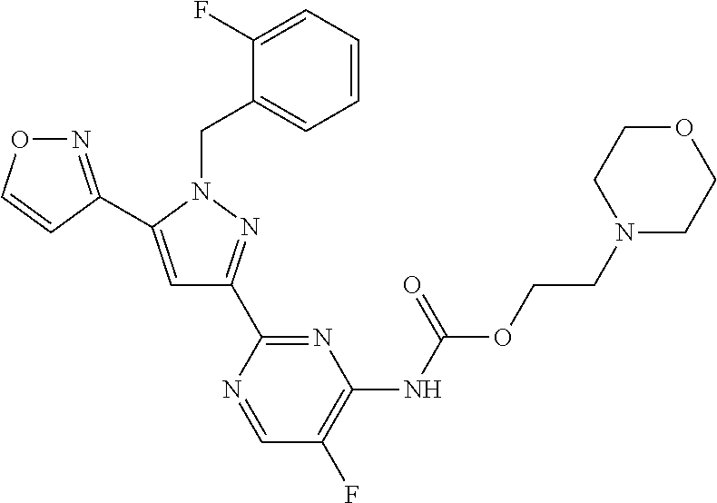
N1=C(C2=CC(C3=NC(NC(OCCN4CCOCC4)=O)=C(F)C=N3)=NN2CC2=CC=CC=C2F)C=CO1
